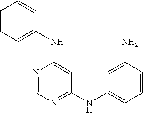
C1=CC=C(NC2=CC(NC3=CC=CC(N)=C3)=NC=N2)C=C1
